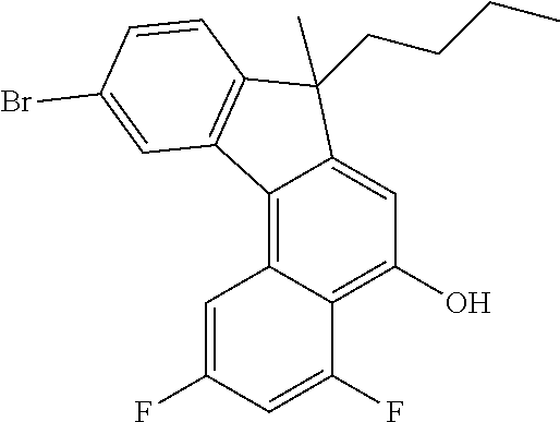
C1=C(F)C=C(F)C2=C(O)C=C3C(=C12)C1=C(C3(C)CCCC)C=CC(Br)=C1
